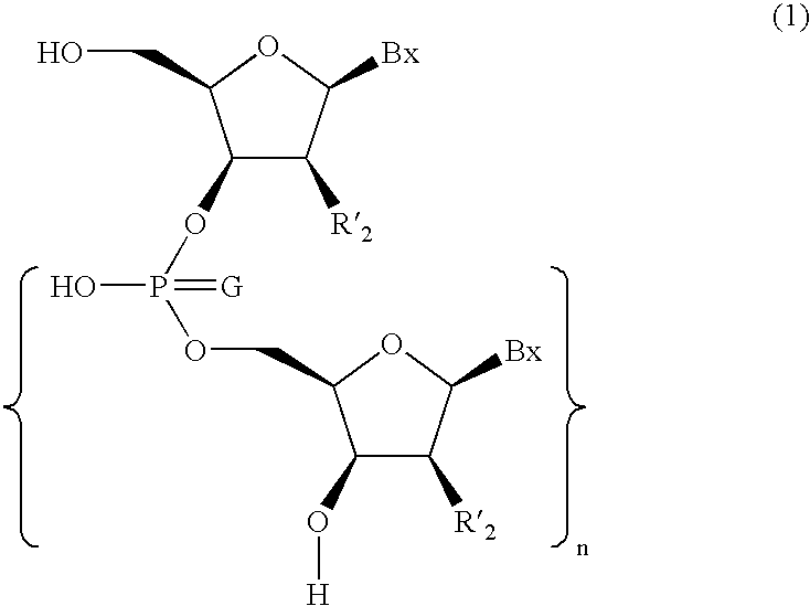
C1([R2])C(OP(OCC2C(O[H])C([R2])C([Bx])O2)(O)=[G])C(CO)OC1[Bx]
